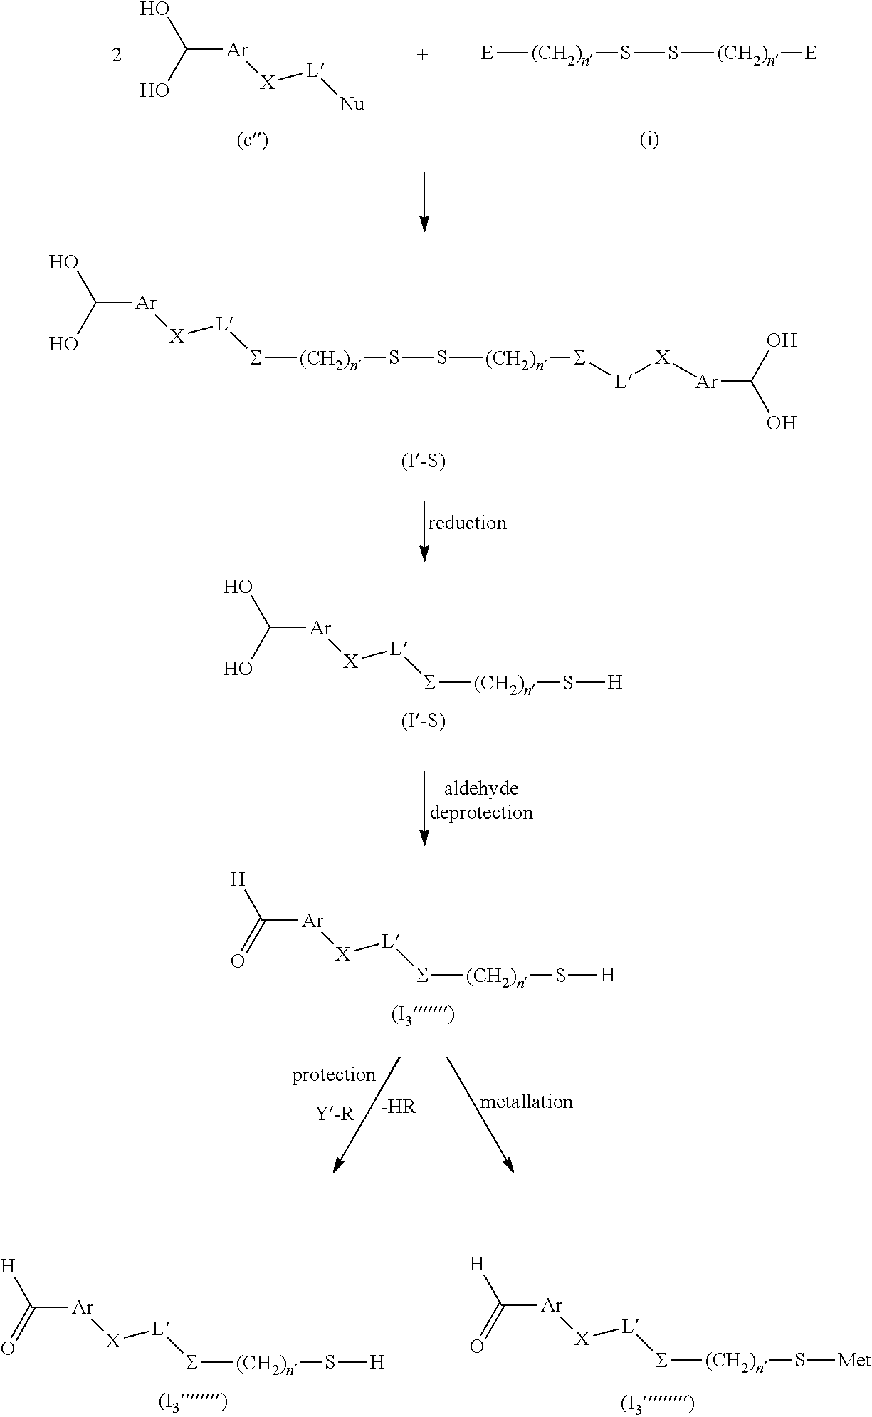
OC(O)[Ar][X][L][Nu].[E][(CH2)n]SS[(CH2)n][E].[(i)].OC(O)[Ar][X][L]S[(CH2)n]SS[(CH2)n]S[L][X][Ar]C(O)O.OC(O)[Ar][X][L]S[(CH2)n]S[H].[H]C(=O)[Ar][X][L]S[(CH2)n]S[H].[-HR].[H]C(=O)[Ar][X][L]S[(CH2)n]S[H].[H]C(=O)[Ar][X][L]S[(CH2)n]S[Met]
